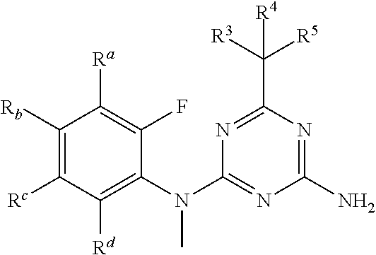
C1(N(C2=NC(N)=NC(C([R3])([R5])[R4])=N2)C)=C([Rd])C([Rc])=C([Rb])C([Ra])=C1F
